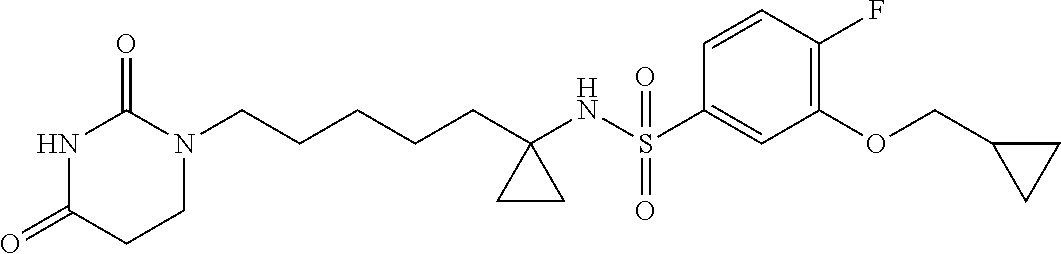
C(CCCC1(NS(C2=CC(OCC3CC3)=C(F)C=C2)(=O)=O)CC1)CN1C(=O)NC(=O)CC1
